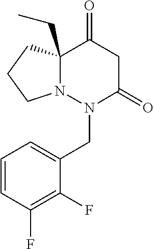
N12C(CC)(CCC1)C(=O)CC(=O)N2CC1=CC=CC(F)=C1F
